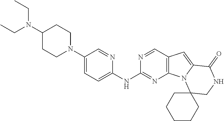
N1(C2=CC=C(NC3=NC4=C(C=N3)C=C3N4C4(CNC3=O)CCCCC4)N=C2)CCC(N(CC)CC)CC1
